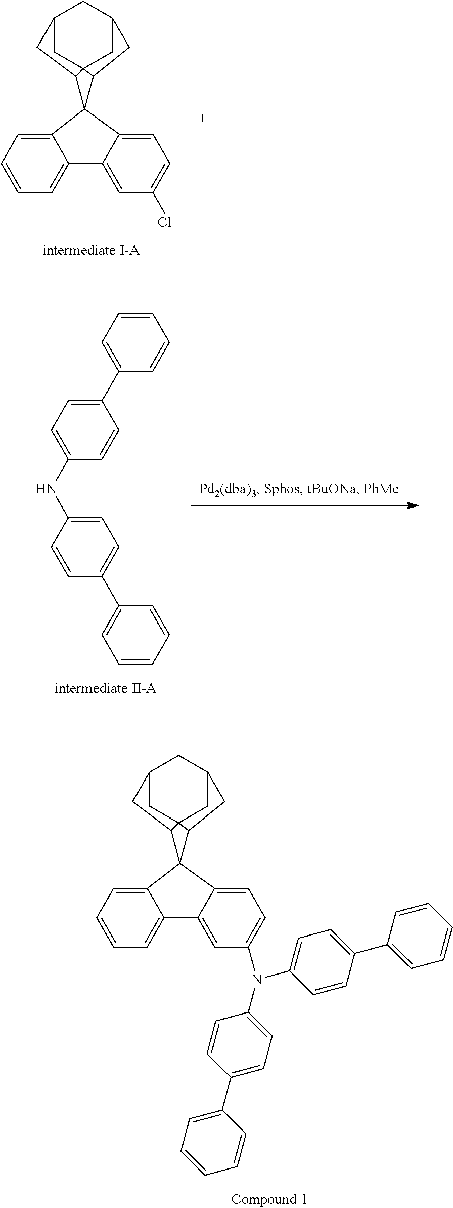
C1=CC=C2C(=C1)C1(C3=CC=C(Cl)C=C23)C2C34CC(CC(C3)C2)CC14.C1=C(NC2=CC=C(C3=CC=CC=C3)C=C2)C=CC(C2=CC=CC=C2)=C1.C1=CC=C2C(=C1)C1(C3=CC=C(N(C4=CC=C(C5=CC=CC=C5)C=C4)C4=CC=C(C5=CC=CC=C5)C=C4)C=C23)C2C34CC(CC(C3)C2)CC14
